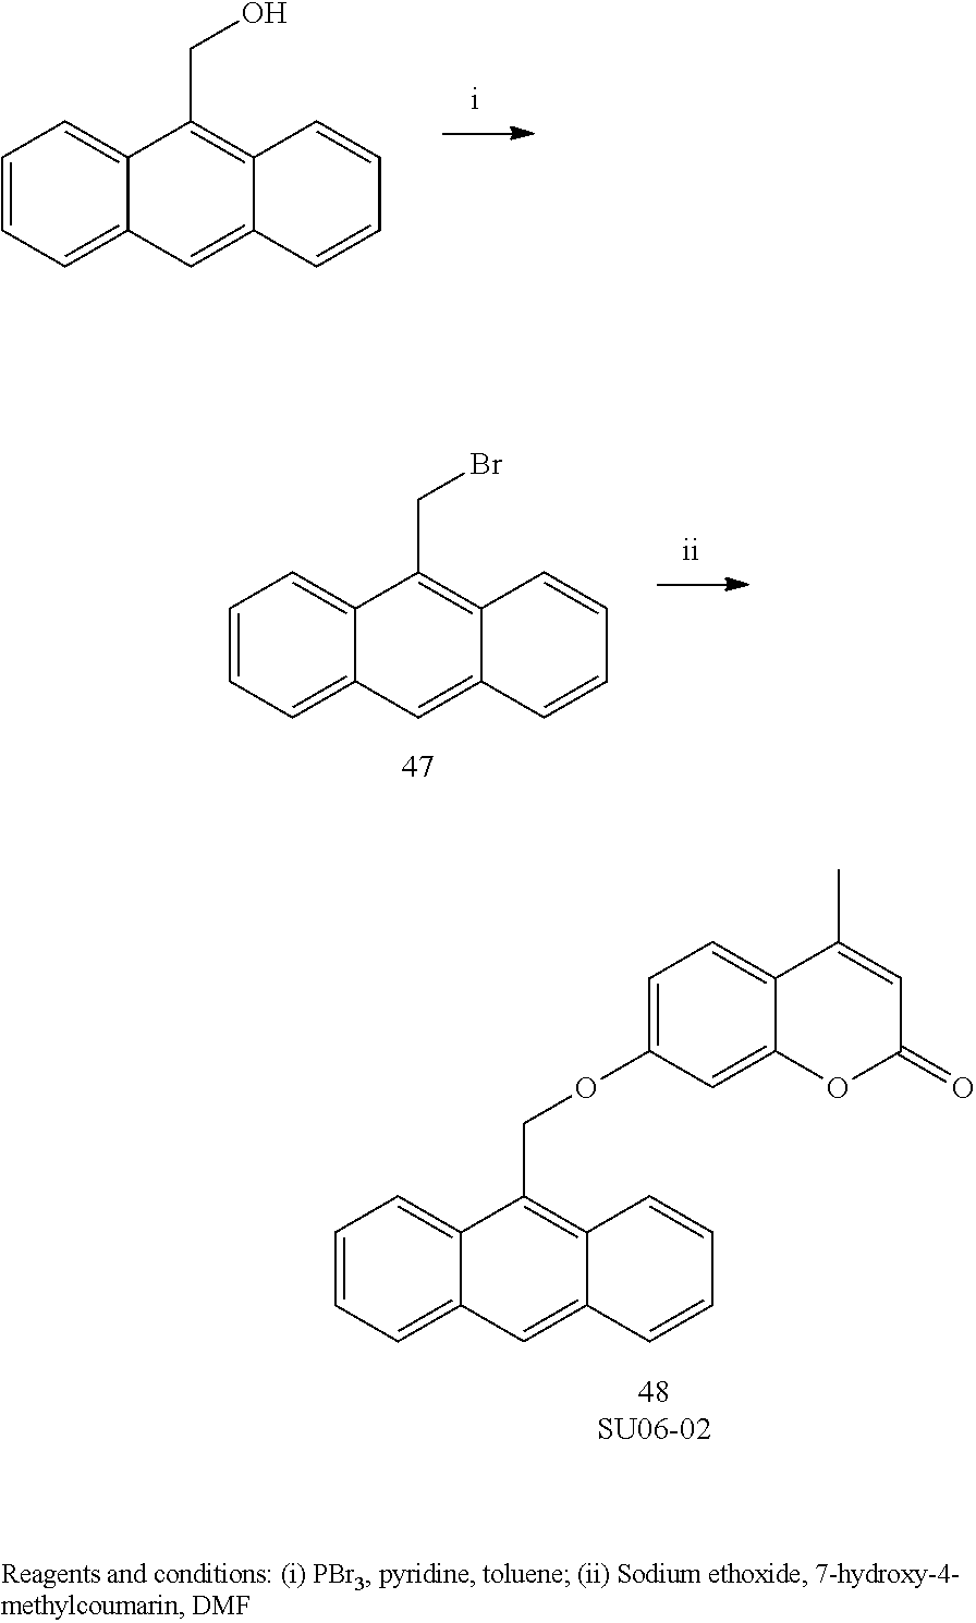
C1=CC=C2C(=C1)C(CO)=C1C(=C2)C=CC=C1.C1=C(OCC2=C3C(=CC4=CC=CC=C42)C=CC=C3)C=C2C(=C1)C(C)=CC(=O)O2.C1=CC=C2C(=C1)C(CBr)=C1C(=C2)C=CC=C1
